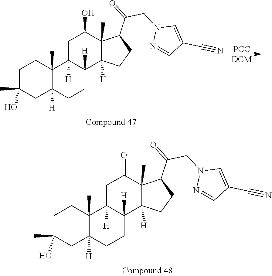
C1C2([H])CCC3([H])C([H])(C2(C)CCC1(C)O)CC(=O)C1(C)C(C(=O)CN2C=C(C#N)C=N2)CCC13[H].C1C2([H])CCC3([H])C([H])(C2(C)CCC1(C)O)CC(O)C1(C)C(C(=O)CN2C=C(C#N)C=N2)CCC13[H].[PCC].[DCM]
